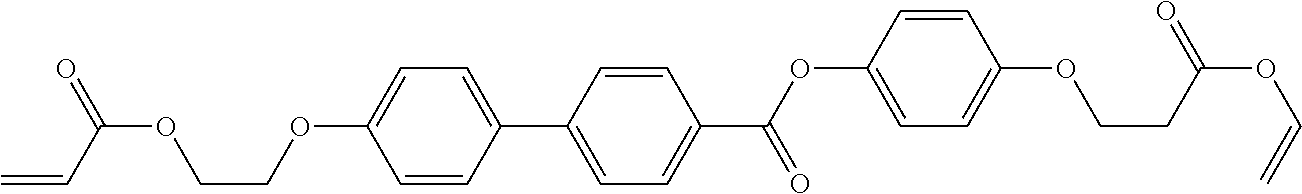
C1=CC(C2=CC=C(C(=O)OC3=CC=C(OCCC(OC=C)=O)C=C3)C=C2)=CC=C1OCCOC(C=C)=O
